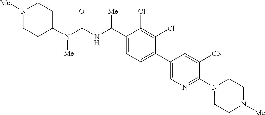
C1(N(C(NC(C2=CC=C(C3=CN=C(N4CCN([Me])CC4)C([CN])=C3)C(Cl)=C2Cl)[Me])=O)[Me])CCN([Me])CC1
